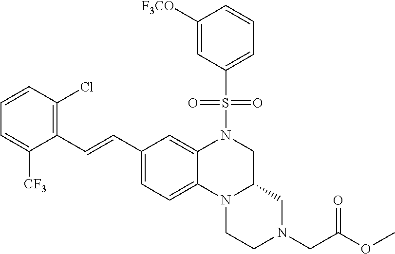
C1=C([CF3])C(C=CC2=CC=C3C(=C2)N(S(C2=CC=CC([F3CO])=C2)(=O)=O)CC2N3CCN(CC(OC)=O)C2)=C(Cl)C=C1
